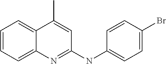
C1=CC=C2C(=C1)C(C)=CC(NC1=CC=C(Br)C=C1)=N2
